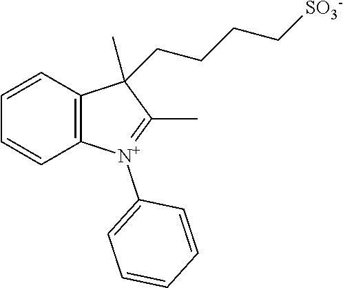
C12=C(C=CC=C1)C(CCCC[SO3-])(C)C(C)=[N+]2C1=CC=CC=C1
